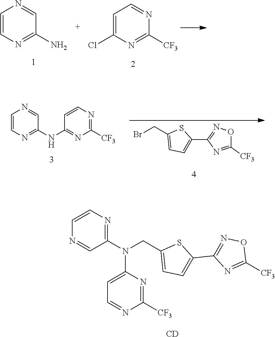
C1=CN=C(N)C=N1.C1=C(Cl)N=C([CF3])N=C1.N1=CC(N(CC2=CC=C(C3=NOC([CF3])=N3)S2)C2=CC=NC([CF3])=N2)=NC=C1.[CD].C1=CN=C(NC2=NC([CF3])=NC=C2)C=N1.BrCC1=CC=C(C2=NOC([CF3])=N2)S1
